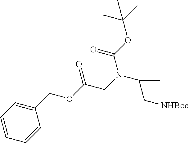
C1(COC(CN(C(C)(C)C[NHBoc])C(OC(C)(C)C)=O)=O)=CC=CC=C1
